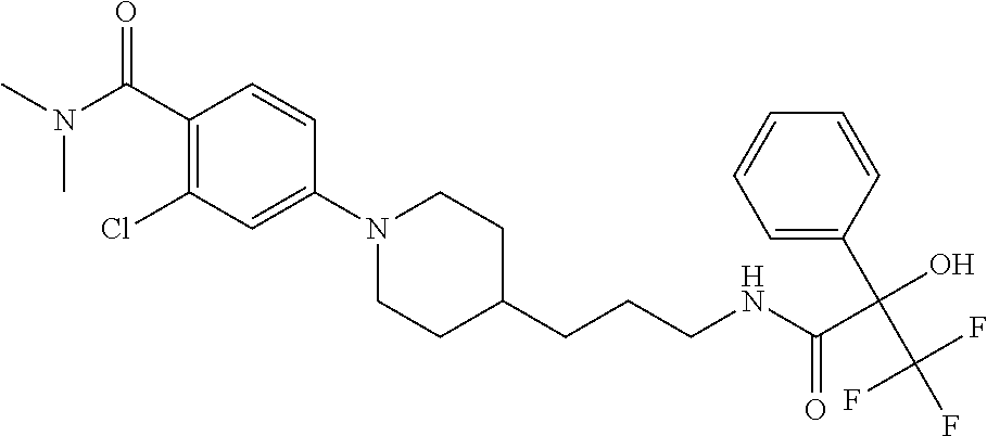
C1(N2CCC(CCCNC(C(O)(C3=CC=CC=C3)C(F)(F)F)=O)CC2)=CC(Cl)=C(C(N(C)C)=O)C=C1
